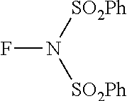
FN([SO2Ph])[SO2Ph]
